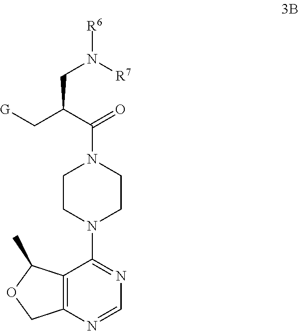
C12=C(N=CN=C1N1CCN(C(C(C[G])CN([R6])[R7])=O)CC1)COC2C
